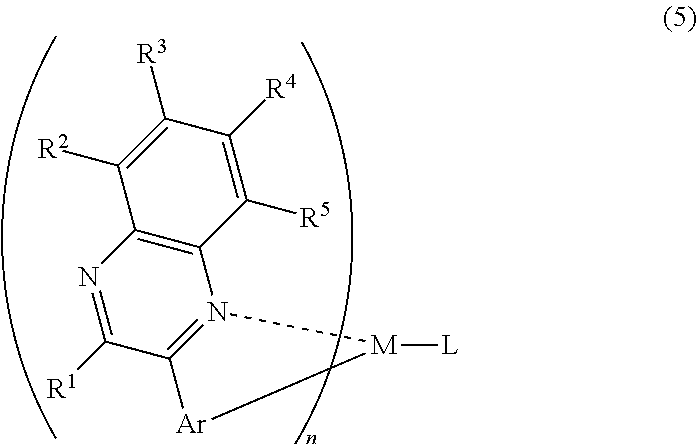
N1=C([R1])C2=N(C3=C1C([R2])=C([R3])C([R4])=C3[R5])[M]([L])[Ar]2
